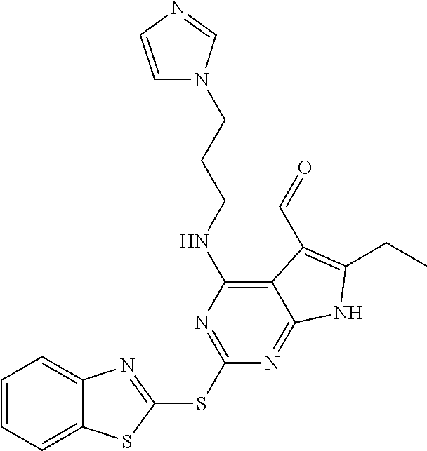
C1=CC=C2C(=C1)N=C(SC1=NC(NCCCN3C=CN=C3)=C3C(=N1)NC(CC)=C3C=O)S2
